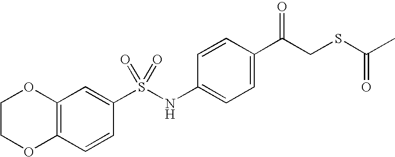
C12=C(C=CC(S(NC3=CC=C(C(CSC(C)=O)=O)C=C3)(=O)=O)=C1)OCCO2
